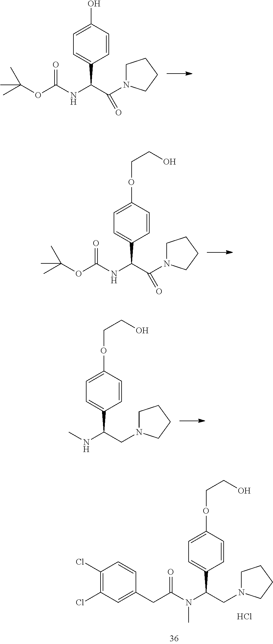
C1N(C(C(NC(OC(C)(C)C)=O)C2=CC=C(O)C=C2)=O)CCC1.C1N(C(C(NC(OC(C)(C)C)=O)C2=CC=C(OCCO)C=C2)=O)CCC1.C1N(CC(NC)C2=CC=C(OCCO)C=C2)CCC1.C1N(CC(N(C(CC2=CC(Cl)=C(Cl)C=C2)=O)C)C2=CC=C(OCCO)C=C2)CCC1.Cl
